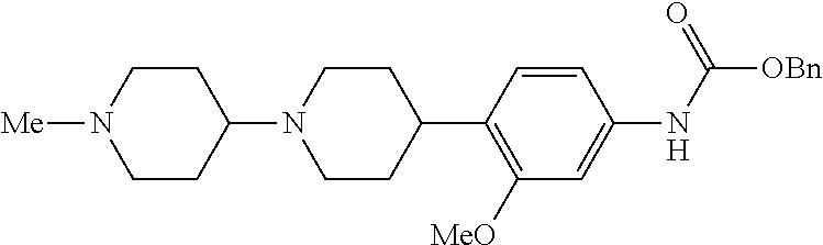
C1([MeO])=C(C2CCN(C3CCN([Me])CC3)CC2)C=CC(NC([OBn])=O)=C1
